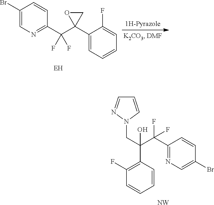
C(C(C(F)(C1=NC=C(Br)C=C1)F)(O)C1=C(F)C=CC=C1)N1C=CC=N1.[NW].C1(Br)=CN=C(C(C2(C3=CC=CC=C3F)CO2)(F)F)C=C1
